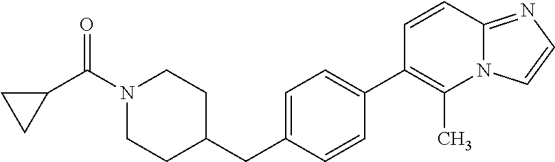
C1N(C(C2CC2)=O)CCC(CC2=CC=C(C3=C(C)N4C(=NC=C4)C=C3)C=C2)C1
